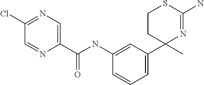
C1CC(C)(C2=CC=CC(NC(C3=CN=C(Cl)C=N3)=O)=C2)N=C(N)S1
